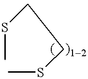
S(C)CCSC
